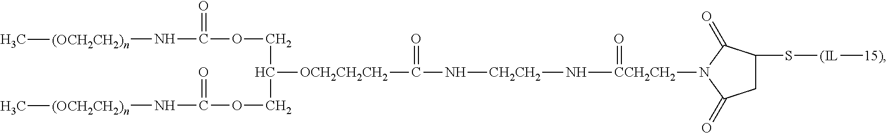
C(OC(N[(OCH2CH2)n]C)=O)C(COC(N[(OCH2CH2)n]C)=O)[OCH2CH2CH2]C(=O)N[CH2CH2]N[CCH2CH2](=O)N1C(=O)C(S[(IL][15)])CC1=O
